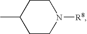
C1CN([R8])CCC1C
